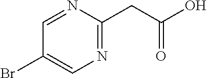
C1=NC(CC(O)=O)=NC=C1Br
